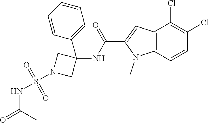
C12=C(C(Cl)=C(Cl)C=C1)C=C(C(NC1(C3=CC=CC=C3)CN(S(NC(C)=O)(=O)=O)C1)=O)N2C
